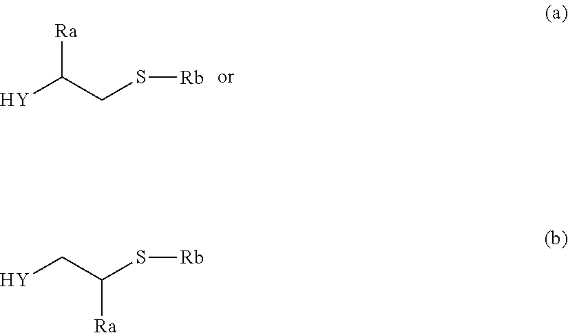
[Y]C(CS[Rb])[Ra].[Y]CC(S[Rb])[Ra]
